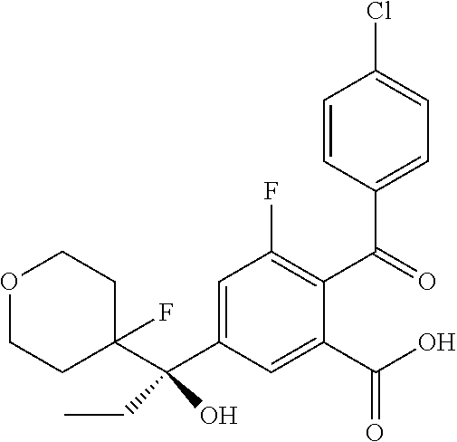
O1CCC(C(C2=CC(F)=C(C(=O)C3=CC=C(Cl)C=C3)C(C(O)=O)=C2)(CC)O)(F)CC1
